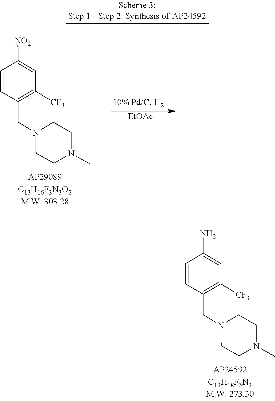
C1CN(CC2=C([CF3])C=C(N)C=C2)CCN1C.C1CN(CC2=C([CF3])C=C([NO2])C=C2)CCN1C.[EtOAc]
